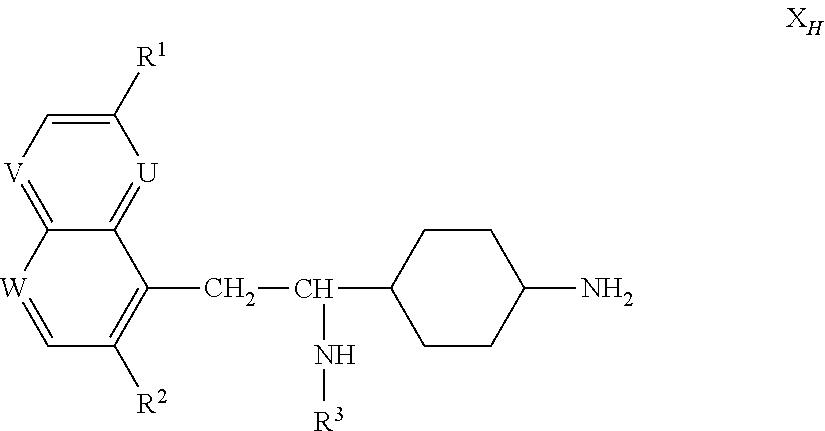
C1([R1])=C[V]=C2C(=[U]1)C(CC(N[R3])C1CCC(N)CC1)=C([R2])C=[W]2
